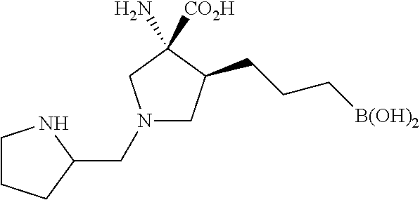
C1N(CC2CCCN2)CC(N)([CO2H])C1CCC[B(OH)2]
